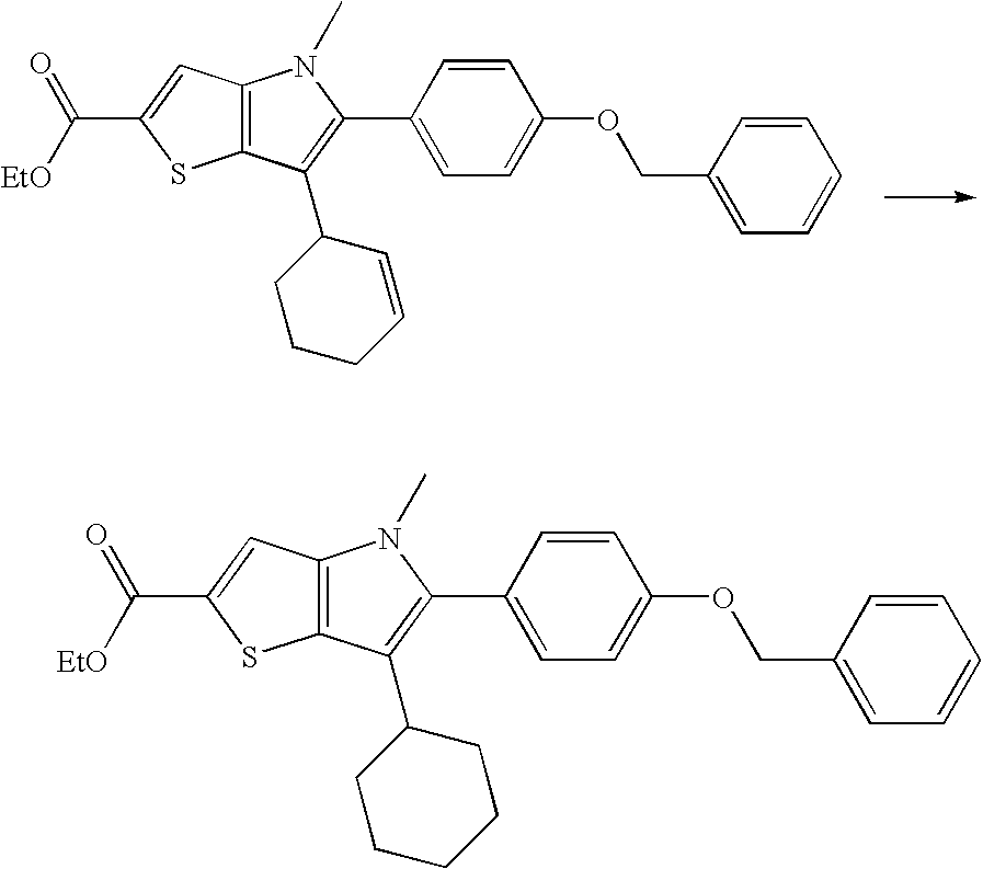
C12=C(C(C3CCCC=C3)=C(C3=CC=C(OCC4=CC=CC=C4)C=C3)N1C)SC(C(=O)[EtO])=C2.C12=C(C(C3CCCCC3)=C(C3=CC=C(OCC4=CC=CC=C4)C=C3)N1C)SC(C(=O)[EtO])=C2
